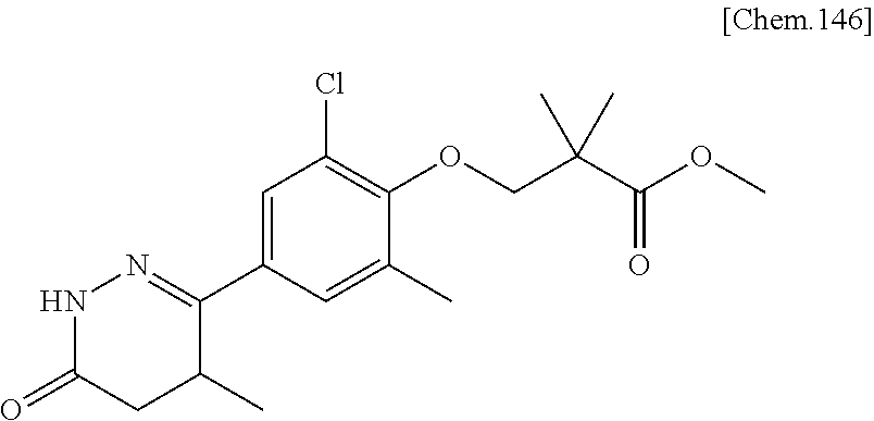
C1(C2=NNC(=O)CC2C)=CC(Cl)=C(OCC(C(OC)=O)(C)C)C(C)=C1
